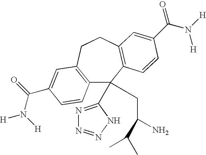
C12=C(CCC3=C(C1(C1=NN=NN1)CC(N)C(C)C)C=CC(C(N([H])[H])=O)=C3)C=C(C(=O)N([H])[H])C=C2
